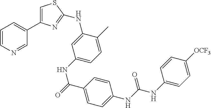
C1=CN=CC(C2=CSC(NC3=CC(NC(=O)C4=CC=C(NC(NC5=CC=C([OCF3])C=C5)=O)C=C4)=CC=C3C)=N2)=C1
